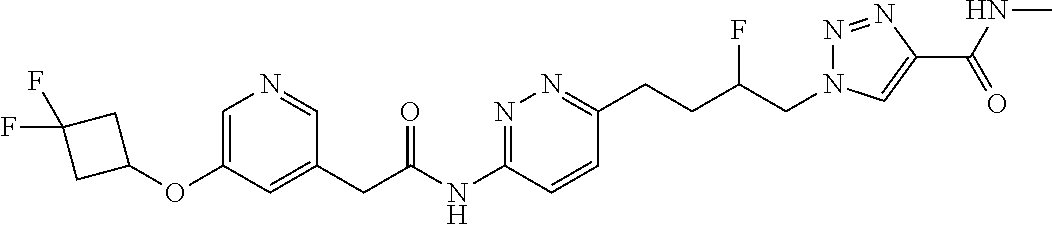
C1(CC(NC2=NN=C(CCC(CN3N=NC(C(NC)=O)=C3)F)C=C2)=O)=CC(OC2CC(F)(F)C2)=CN=C1
